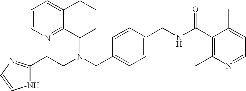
N(CC1=CC=C(CNC(C2=C(C)N=CC=C2C)=O)C=C1)(C1CCCC2=CC=CN=C12)CCC1=NC=CN1
